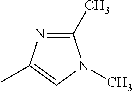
C1(C)=NC(C)=CN1C
